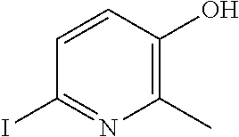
C1(C)=C(O)C=CC(I)=N1
